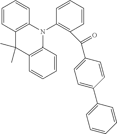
C1=CC=CC(N2C3=C(C(C)(C)C4=C2C=CC=C4)C=CC=C3)=C1C(C1=CC=C(C2=CC=CC=C2)C=C1)=O
